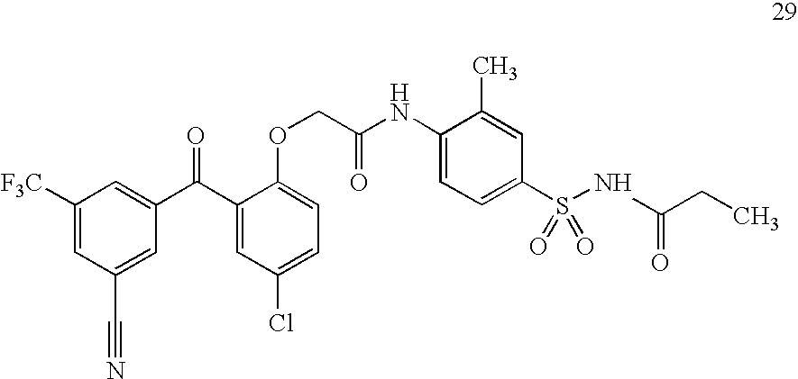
C1([F3C])=CC(C#N)=CC(C(C2=CC(Cl)=CC=C2OCC(NC2=CC=C(S(NC(=O)CC)(=O)=O)C=C2C)=O)=O)=C1
